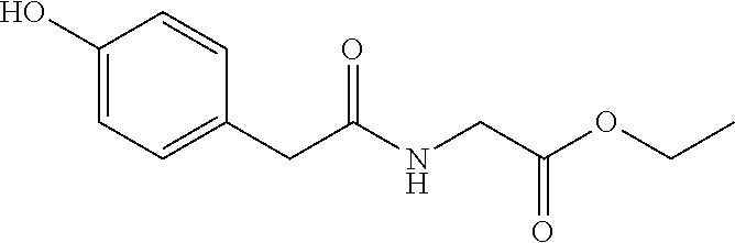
C1(O)=CC=C(CC(NCC(OCC)=O)=O)C=C1
